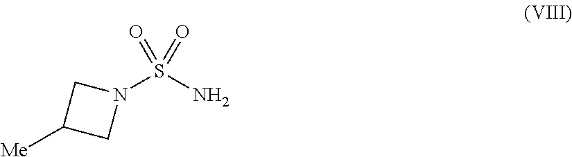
N1(S(N)(=O)=O)CC([Me])C1
